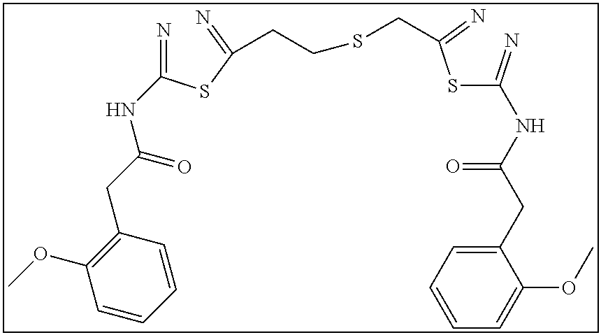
N=C(SC(=N)CCSCC(SC(=N)NC(CC1=CC=CC=C1OC)=O)=N)NC(CC1=C(OC)C=CC=C1)=O
